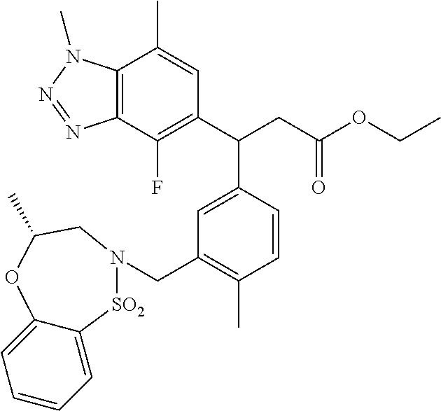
C1=C(C(C2=C(F)C3=C(C(C)=C2)N(C)N=N3)CC(OCC)=O)C=CC(C)=C1CN1[SO2]C2=CC=CC=C2OC(C)C1
